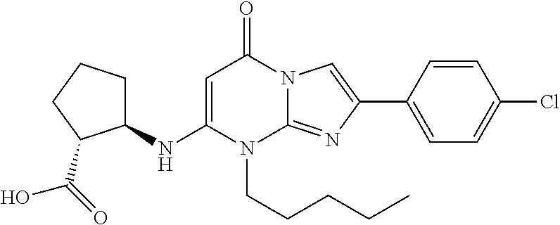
N(C1=CC(=O)N2C(=NC(C3=CC=C(Cl)C=C3)=C2)N1CCCCC)C1CCCC1C(=O)O
